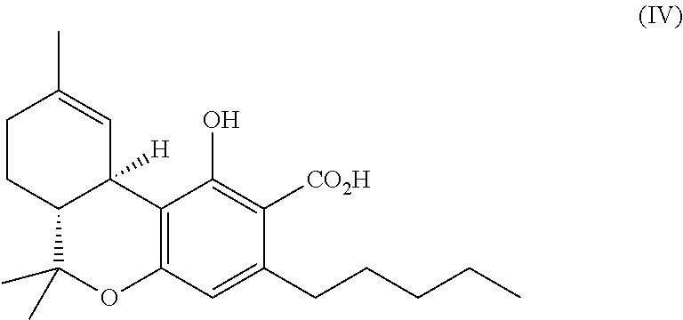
C1CC2C([H])(C=C1C)C1=C(C=C(CCCCC)C([CO2H])=C1O)OC2(C)C
